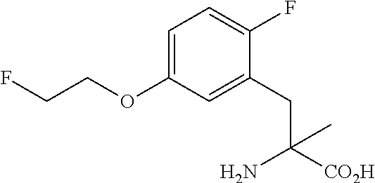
C1=C(OCCF)C=C(CC([CO2H])(N)C)C(F)=C1
